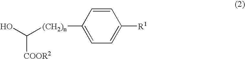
OC([(CH2)n]C1=CC=C([R1])C=C1)[COOR2]
